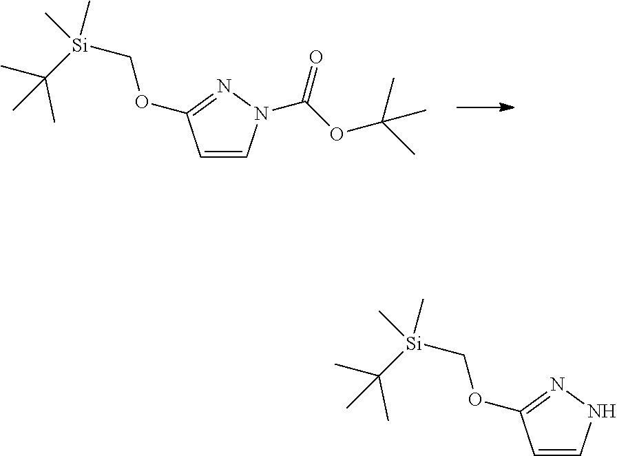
C1=CN(C(OC(C)(C)C)=O)N=C1OC[Si](C(C)(C)C)(C)C.C1=CNN=C1OC[Si](C(C)(C)C)(C)C
